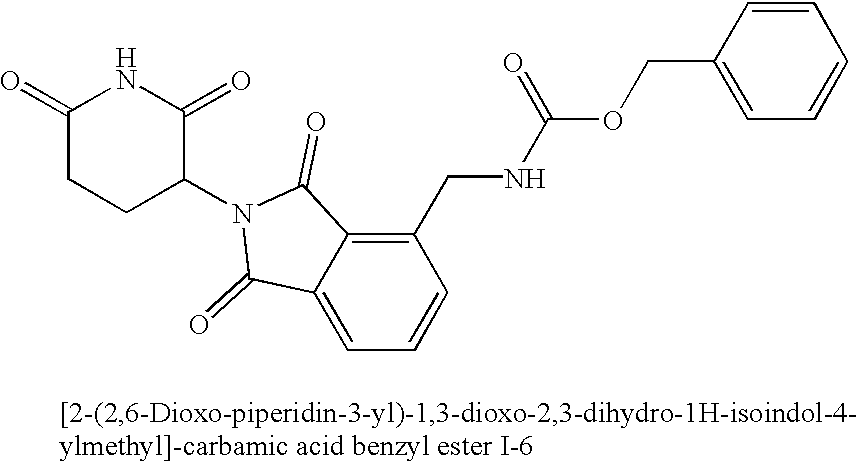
C1(CNC(=O)OCC2=CC=CC=C2)=C2C(=CC=C1)C(=O)N(C1C(=O)NC(=O)CC1)C2=O
